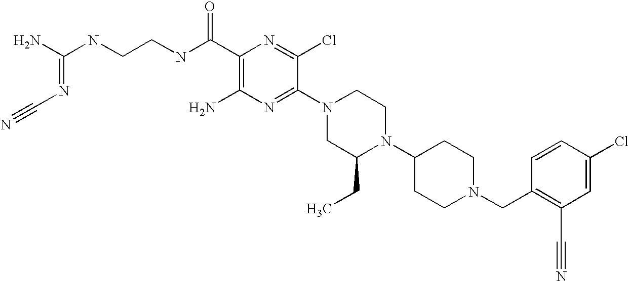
C1(C(NCCNC(N)=NC#N)=O)=C(N)N=C(N2CC(CC)N(C3CCN(CC4=C(C#N)C=C(Cl)C=C4)CC3)CC2)C(Cl)=N1
